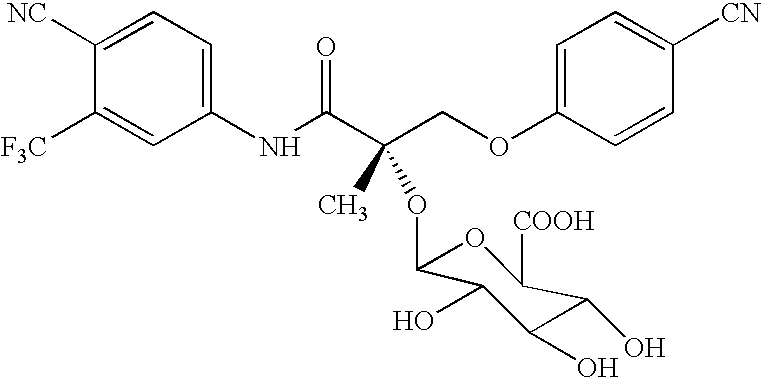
C1(NC(C(COC2=CC=C([CN])C=C2)(C)OC2OC([COOH])C(O)C(O)C2O)=O)=CC=C([NC])C([F3C])=C1
